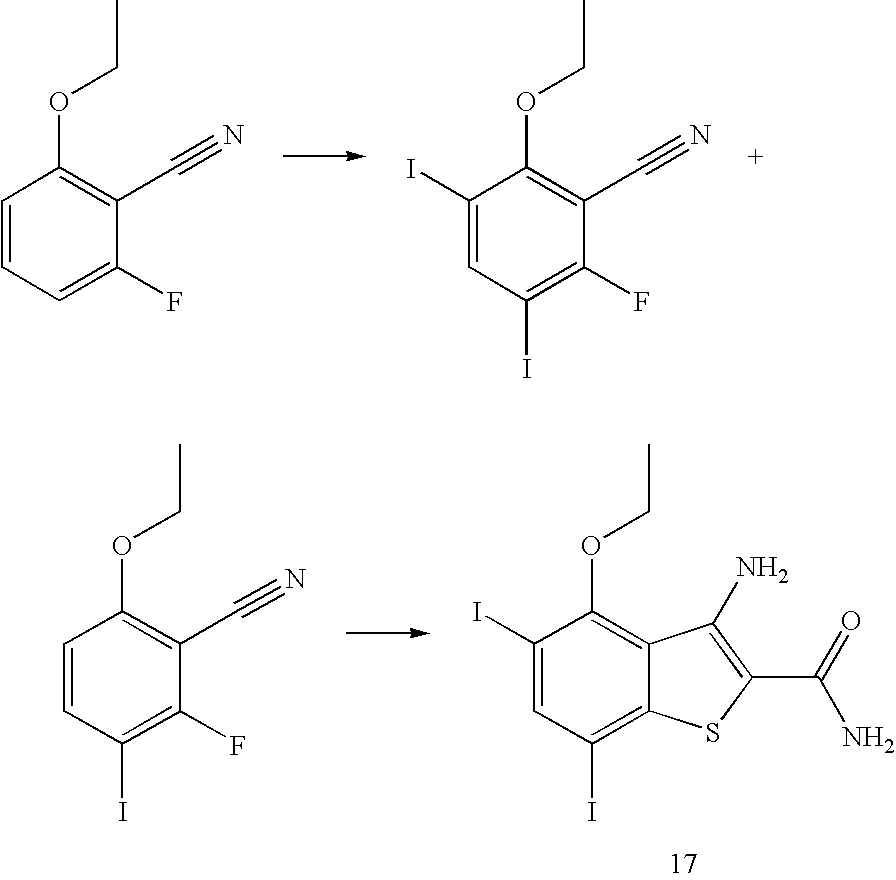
C1(I)=CC(I)=C2C(=C1OCC)C(N)=C(C(=O)N)S2.C1=CC(I)=C(F)C(C#N)=C1OCC.C1=CC=C(F)C(C#N)=C1OCC.C1(I)=CC(I)=C(F)C(C#N)=C1OCC
